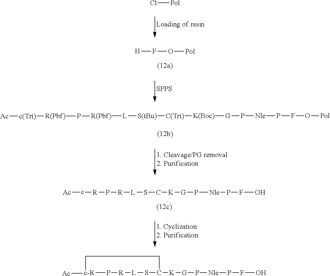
Cl[Pol].[SPPS].O([Pol])F[H].F(O[Pol])P[Nle]P[G][K(Boc)][C(Trt)][S(tBu)][L][R(Pbf)]P[R(Pbf)][c(Trt)][Ac].[Ac]c[R]P[R][L]SC[K][G]P[Nle]PFO.[c-R]1([Ac])CP[R][L]SC([K][G]P[Nle]PFO)CC1
